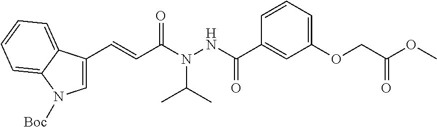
C1=C(C=CC(N(NC(C2=CC(OCC(=O)OC)=CC=C2)=O)C(C)C)=O)C2=CC=CC=C2N1[Boc]
